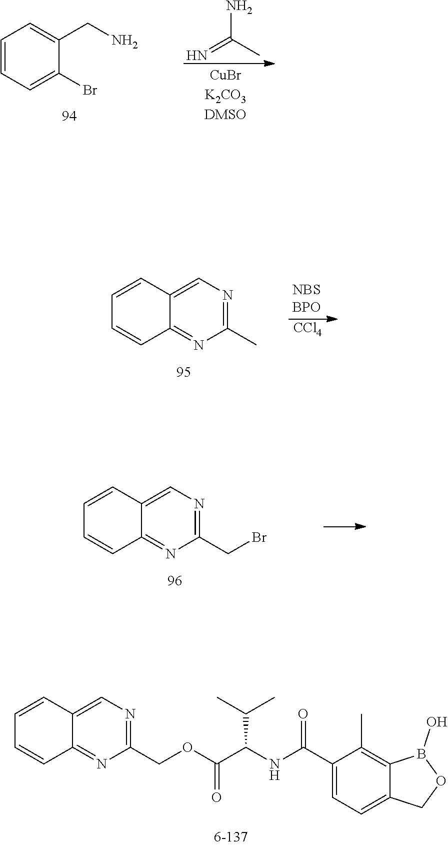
C1=CC=C(Br)C(CN)=C1.NC(C)=N.C1(C)=NC=C2C(=N1)C=CC=C2.[CCl4].C1(CBr)=NC=C2C(=N1)C=CC=C2.C1(COC(C(NC(C2=CC=C3C(=C2C)B(O)OC3)=O)C(C)C)=O)=NC=C2C(=N1)C=CC=C2
